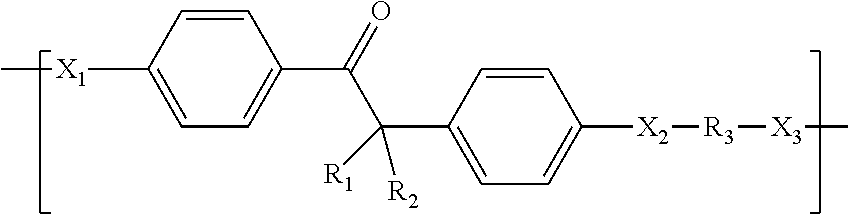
C1=CC([X1]C)=CC=C1C(=O)C(C1=CC=C([X2][R3][X3]C)C=C1)([R2])[R1]
